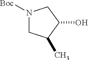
N1([Boc])CC(C)C(O)C1
